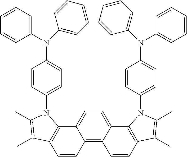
C1=C2C(=C3C(=C1)C1=C(C=C3)C(C)=C(C)N1C1=CC=C(N(C3=CC=CC=C3)C3=CC=CC=C3)C=C1)C=CC1=C2N(C2=CC=C(N(C3=CC=CC=C3)C3=CC=CC=C3)C=C2)C(C)=C1C
